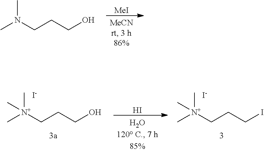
[MeI].CN(CCCO)C.C[N+](CCCO)(C)C.[I-].I.C[N+](CCCI)(C)C.[I-]
